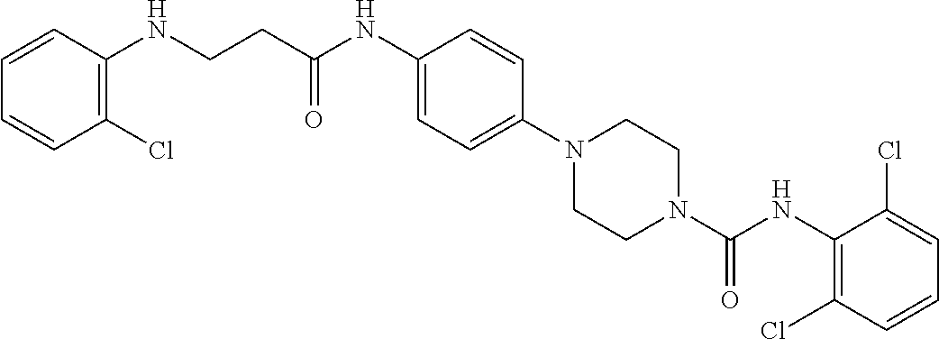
C1(Cl)=C(NCCC(NC2=CC=C(N3CCN(C(NC4=C(Cl)C=CC=C4Cl)=O)CC3)C=C2)=O)C=CC=C1
